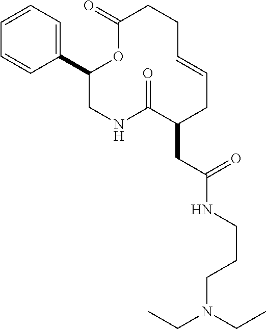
C1(C2=CC=CC=C2)CNC(=O)C(CC(NCCCN(CC)CC)=O)CC=CCCC(=O)O1
